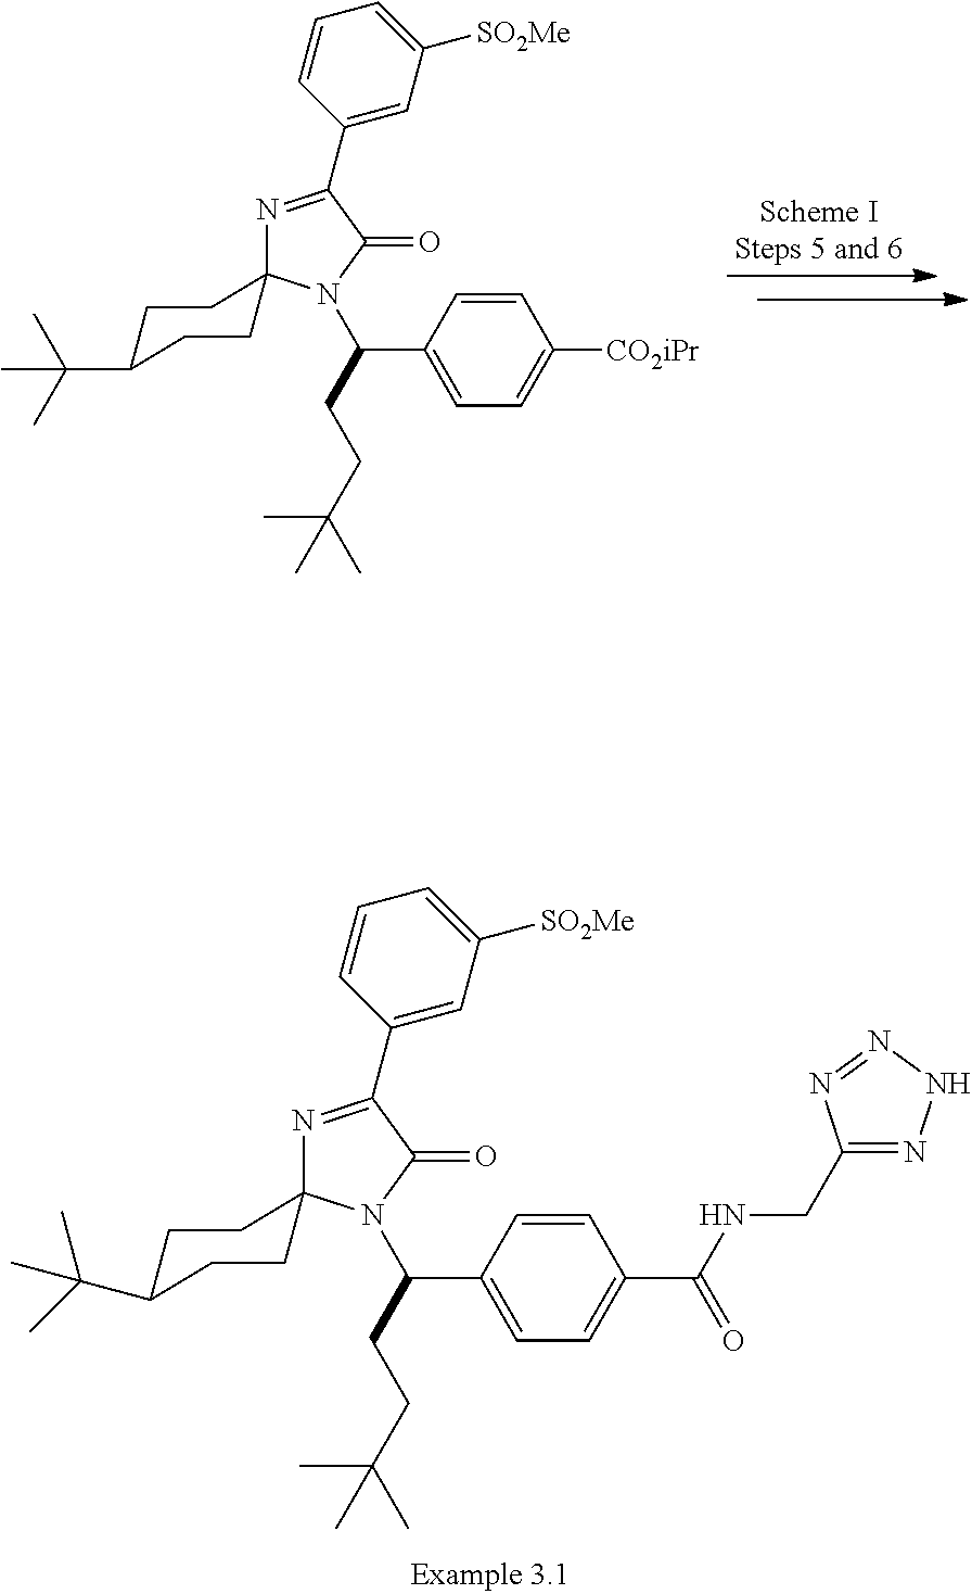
C1=C([CO2iPr])C=CC(C(N2C3(N=C(C4=CC([SO2Me])=CC=C4)C2=O)CCC(C(C)(C)C)CC3)CCC(C)(C)C)=C1.C1=C(C(NCC2=NNN=N2)=O)C=CC(C(N2C3(N=C(C4=CC([SO2Me])=CC=C4)C2=O)CCC(C(C)(C)C)CC3)CCC(C)(C)C)=C1
